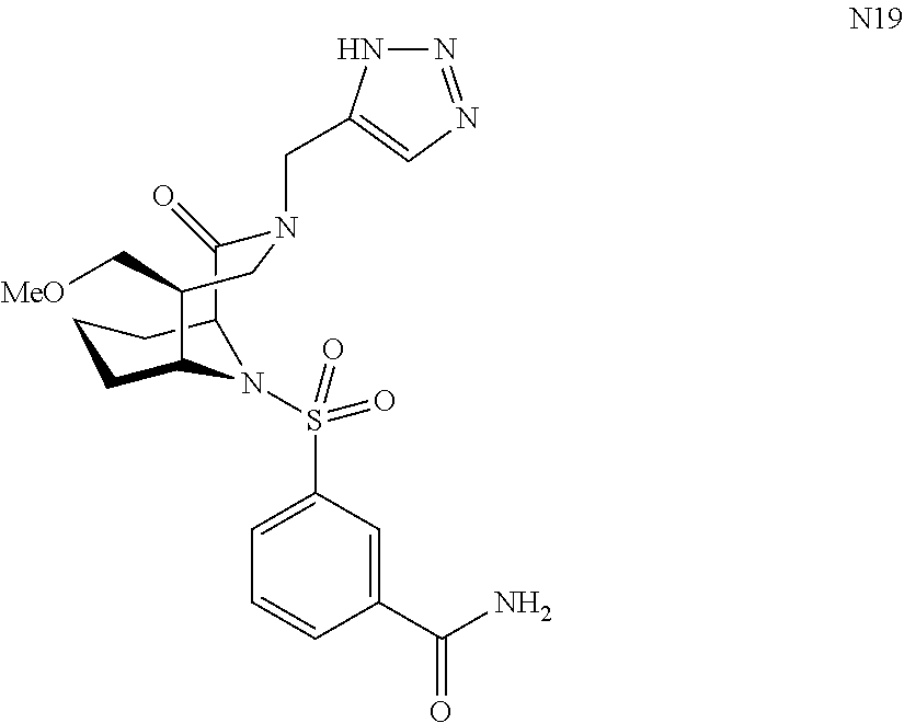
C1=C(S(=O)(=O)N2C3CCCC2C(=O)N(CC2=CN=NN2)CC3C[MeO])C=C(C(N)=O)C=C1
